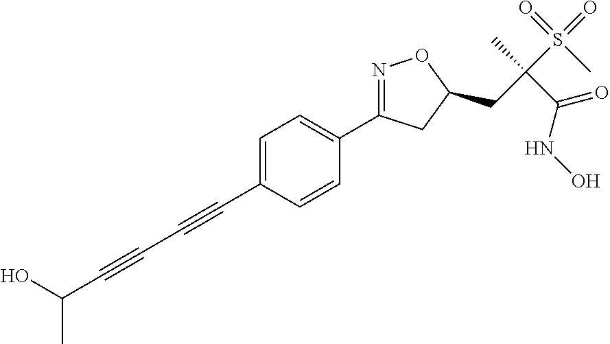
C1=C(C#CC#CC(O)C)C=CC(C2=NOC(CC(S(=O)(=O)C)(C)C(=O)NO)C2)=C1
